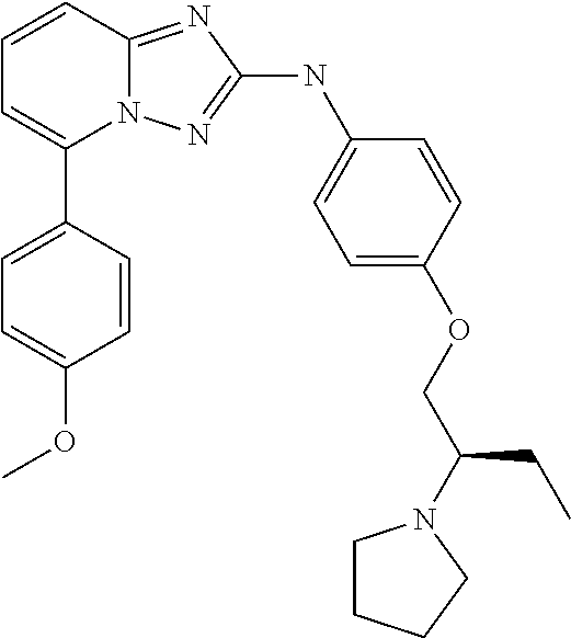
C1=CC2=NC(NC3=CC=C(OCC(N4CCCC4)CC)C=C3)=NN2C(C2=CC=C(OC)C=C2)=C1
